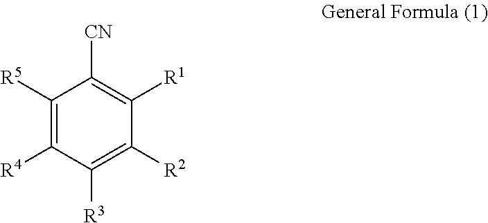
C1([R1])=C([CN])C([R5])=C([R4])C([R3])=C1[R2]
